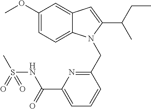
C1(OC)=CC=C2C(=C1)C=C(C(C)CC)N2CC1=NC(C(NS(C)(=O)=O)=O)=CC=C1
